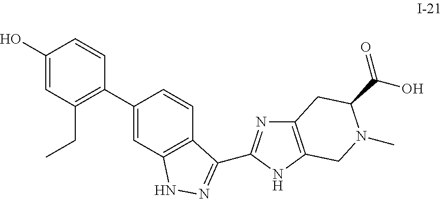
C1(C2=C(CC)C=C(O)C=C2)=CC2=C(C=C1)C(C1=NC3=C(N1)CN(C)C(C(O)=O)C3)=NN2
